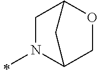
C1N(C)C2COC1C2
